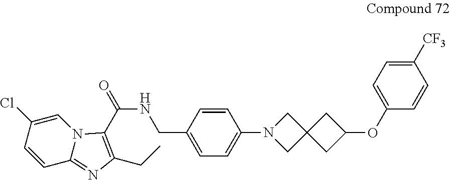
C1([CF3])=CC=C(OC2CC3(C2)CN(C2=CC=C(CNC(=O)C4=C(CC)N=C5N4C=C(Cl)C=C5)C=C2)C3)C=C1
